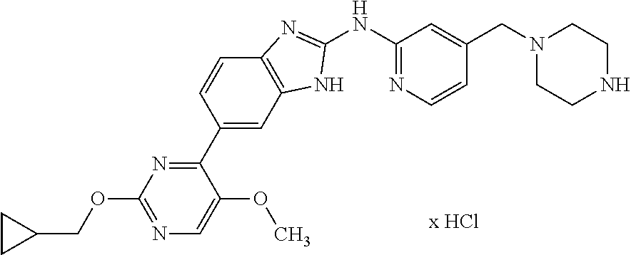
C1(NC2=NC=CC(CN3CCNCC3)=C2)=NC2=C(N1)C=C(C1=NC(OCC3CC3)=NC=C1OC)C=C2
